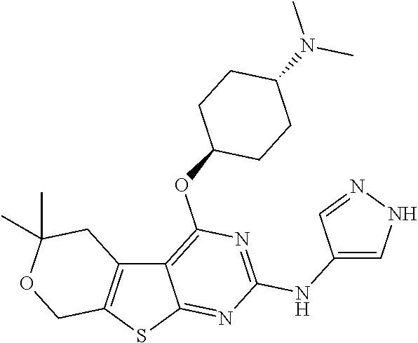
C12=C(SC3=NC(NC4=CNN=C4)=NC(OC4CCC(N(C)C)CC4)=C13)COC(C)(C)C2
